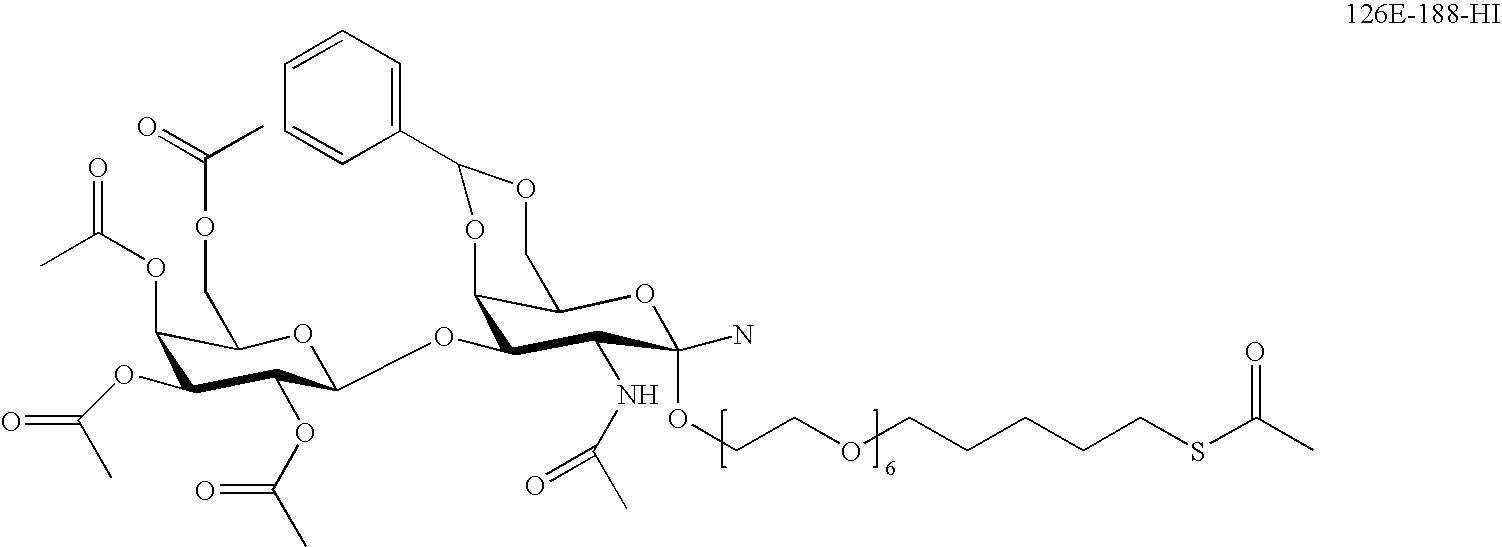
C12C(C(OC3C(OC(=O)C)C(OC(C)=O)C(OC(C)=O)C(COC(=O)C)O3)C(NC(C)=O)C(OCCOCCCCCSC(C)=O)(N)O1)OC(C1=CC=CC=C1)OC2
